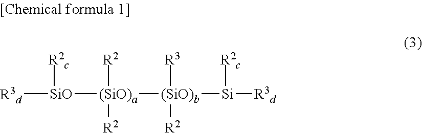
[R3d][SiO]([(SiO)a]([(SiO)b]([Si]([R3d])[R2c])([R3])[R2])([R2])[R2])[R2c]
